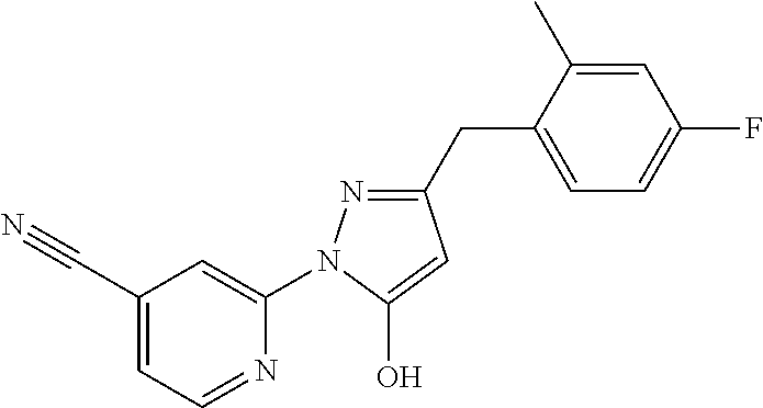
C1(C#N)=CC=NC(N2N=C(CC3=CC=C(F)C=C3C)C=C2O)=C1
